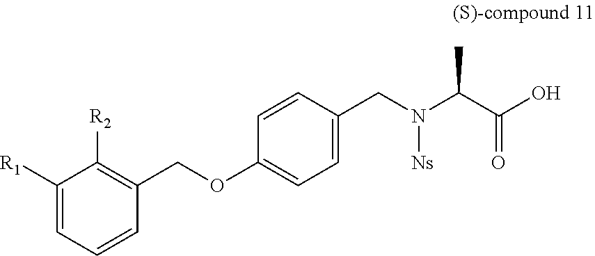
C1([R1])=CC=CC(COC2=CC=C(CN(C(C(O)=O)C)[Ns])C=C2)=C1[R2]
